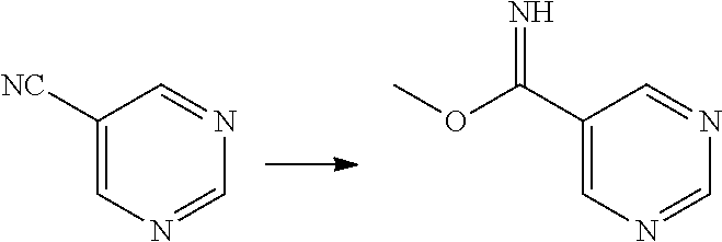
C1([NC])=CN=CN=C1.C1(C(OC)=N)=CN=CN=C1
